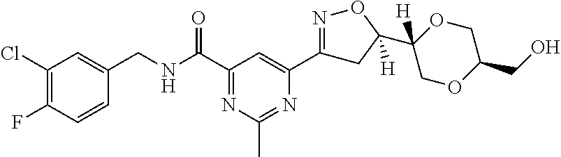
C1(Cl)=C(F)C=CC(CNC(C2=NC(C)=NC(C3=NOC(C4([H])OCC(CO)OC4)([H])C3)=C2)=O)=C1
